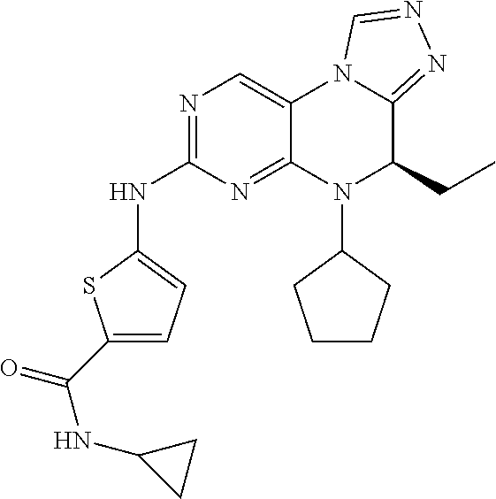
N(C1=NC=C2C(=N1)N(C1CCCC1)C(CC)C1=NN=CN21)C1=CC=C(C(NC2CC2)=O)S1
